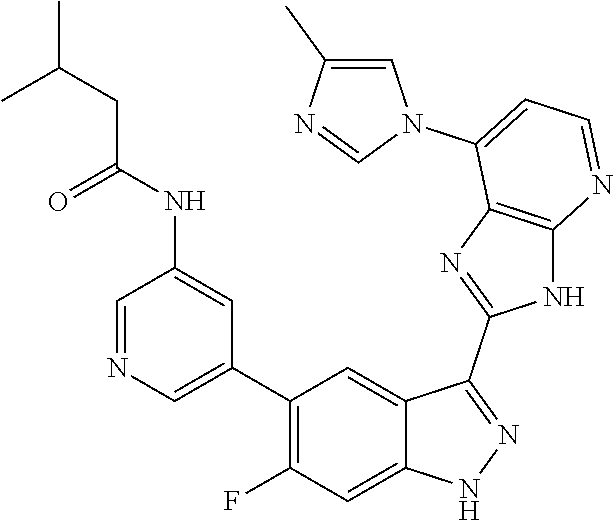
C1=NC=C(C2=C(F)C=C3C(=C2)C(C2=NC4=C(N2)N=CC=C4N2C=C(C)N=C2)=NN3)C=C1NC(=O)CC(C)C
